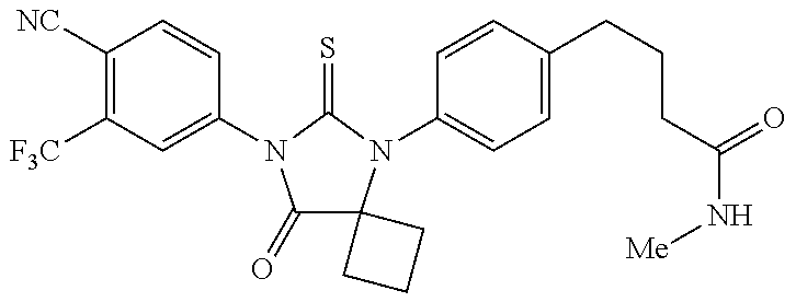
C1([NC])=C([F3C])C=C(N2C(=O)C3(N(C4=CC=C(CCCC(=O)N[Me])C=C4)C2=S)CCC3)C=C1
